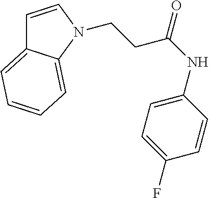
C1=CN(CCC(NC2=CC=C(F)C=C2)=O)C2=CC=CC=C12
